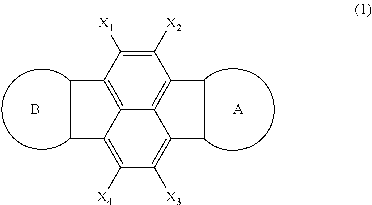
C1([X2])=C([X1])C2=C3C4=C1CCC4=C([X3])C([X4])=C3CC2.B.[A]
